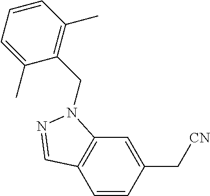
C1=CC(C[CN])=CC2=C1C=NN2CC1=C(C)C=CC=C1C
